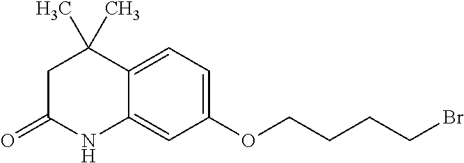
C12=CC(OCCCCBr)=CC=C1C(C)(C)CC(=O)N2
